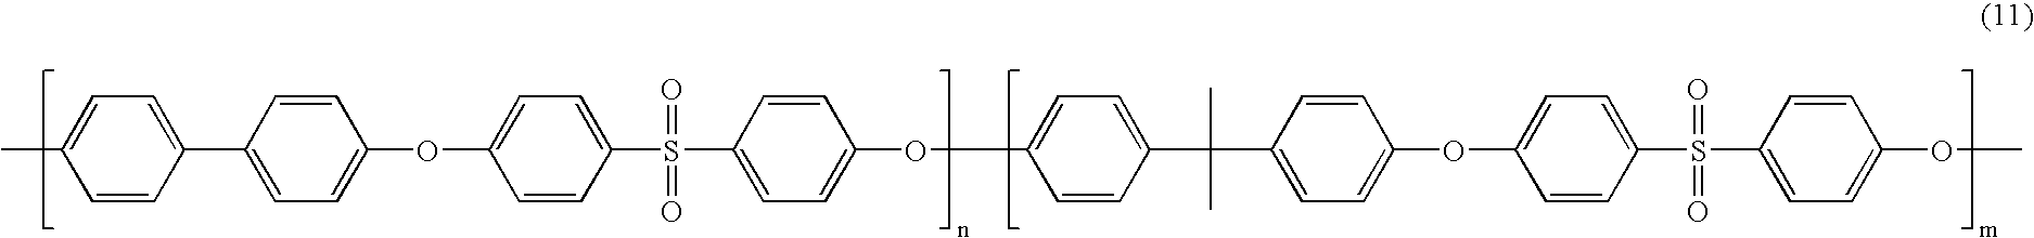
C1=CC(C2=CC=C(OC3=CC=C(S(C4=CC=C(OC5=CC=C(C(C)(C)C6=CC=C(OC7=CC=C(S(C8=CC=C(OC)C=C8)(=O)=O)C=C7)C=C6)C=C5)C=C4)(=O)=O)C=C3)C=C2)=CC=C1C
